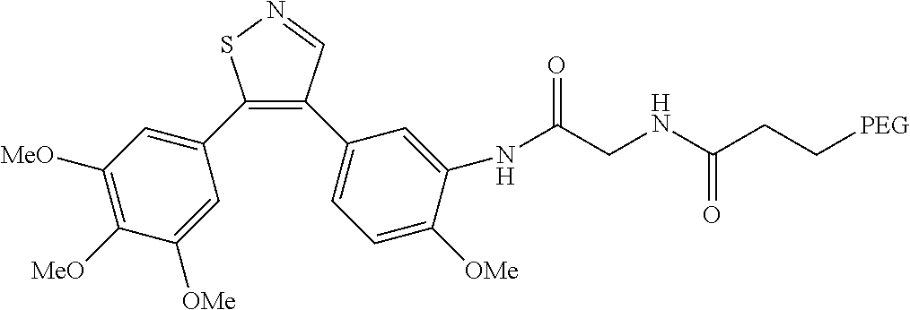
C1(C2=CC([MeO])=C([MeO])C([OMe])=C2)=C(C2=CC=C([OMe])C(NC(CNC(CC[PEG])=O)=O)=C2)C=NS1
